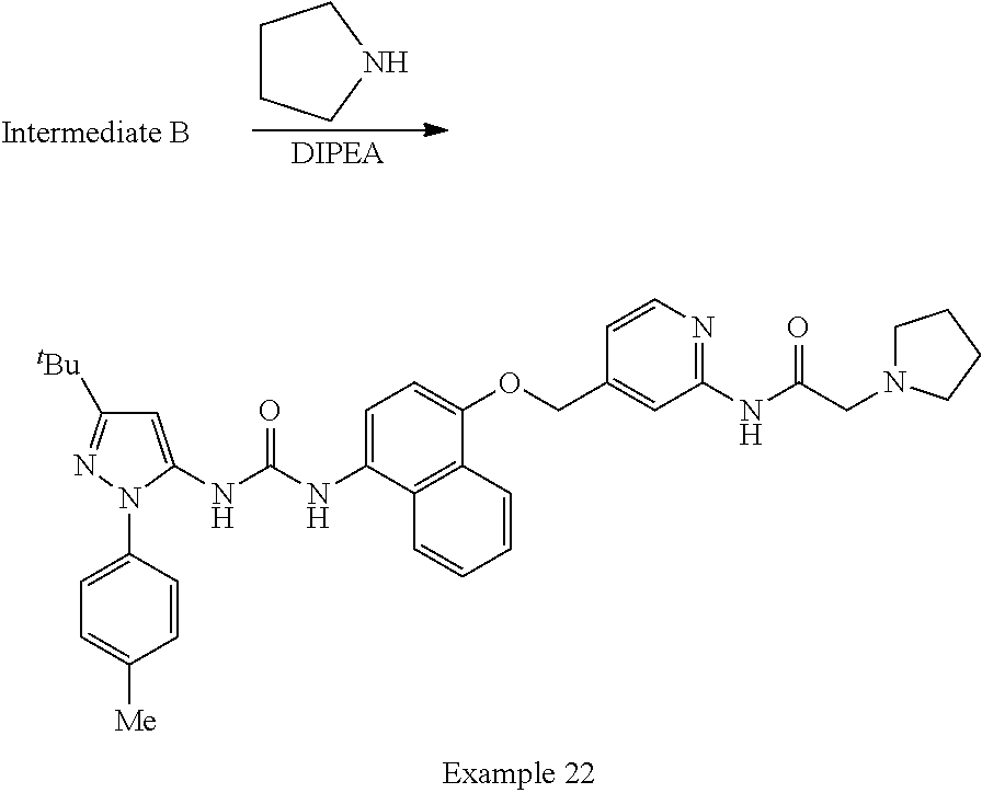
C1CCNC1.C1=C(NC(=O)NC2=CC([tBu])=NN2C2=CC=C([Me])C=C2)C2=C(C(OCC3=CC(NC(=O)CN4CCCC4)=NC=C3)=C1)C=CC=C2
